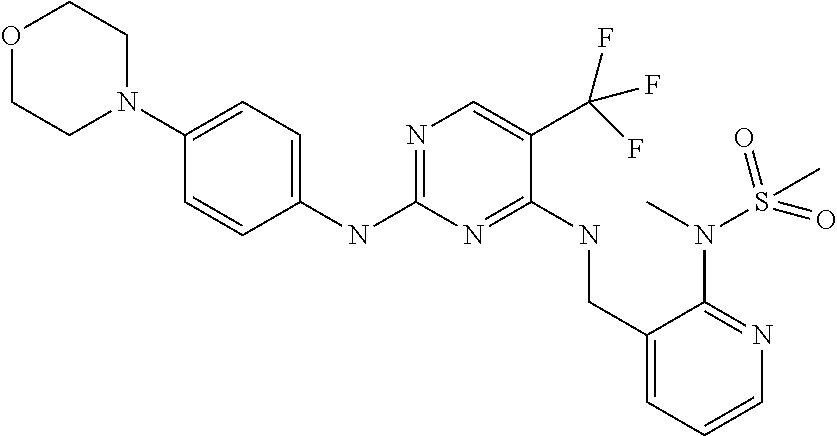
N(C1=NC=C(C(F)(F)F)C(NCC2=CC=CN=C2N(C)S(=O)(C)=O)=N1)C1=CC=C(N2CCOCC2)C=C1
